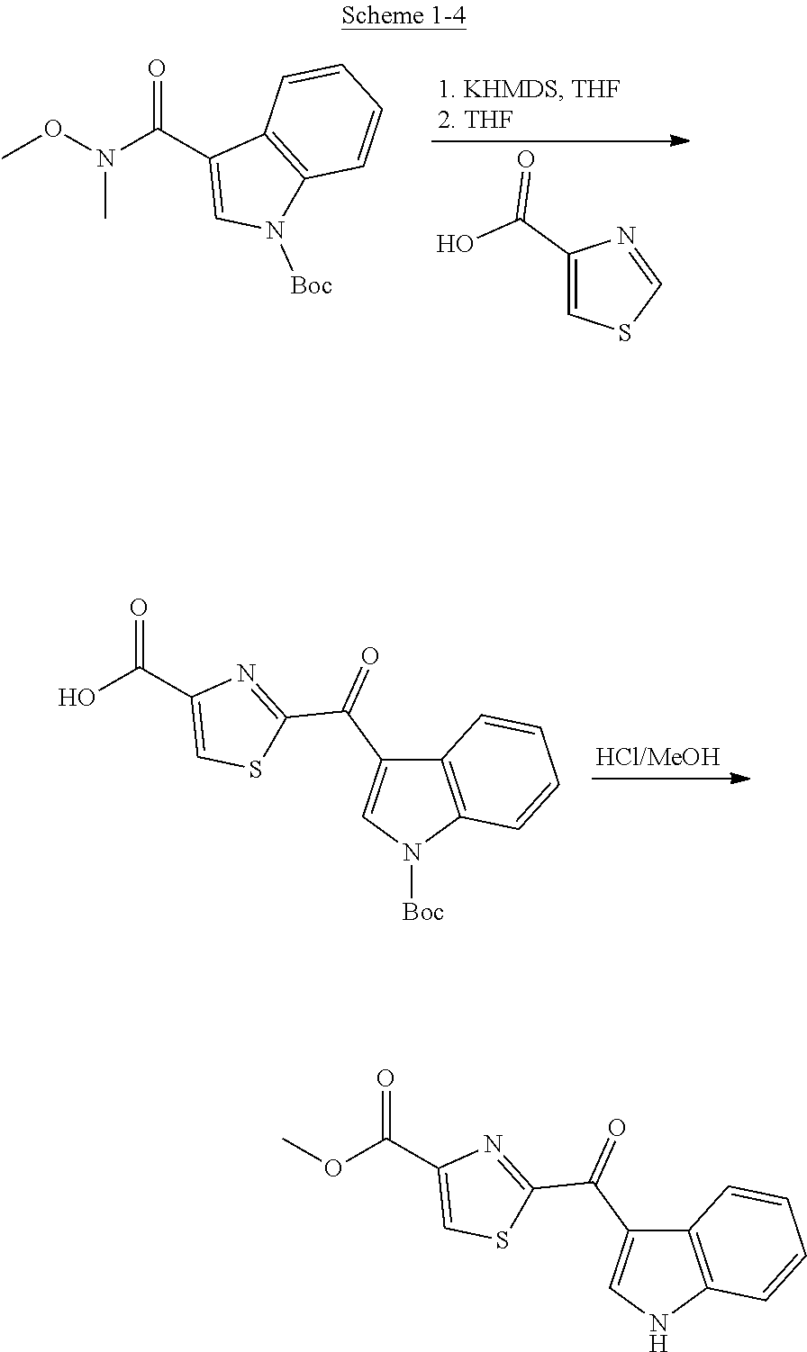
CON(C(C1=CN([Boc])C2=C1C=CC=C2)=O)C.C1(C(O)=O)=CSC=N1.OC(C1=CSC(C(C2=CN([Boc])C3=C2C=CC=C3)=O)=N1)=O.O(C(C1=CSC(C(C2=CNC3=C2C=CC=C3)=O)=N1)=O)C
